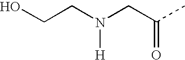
C(N(CC(C)=O)[H])CO
